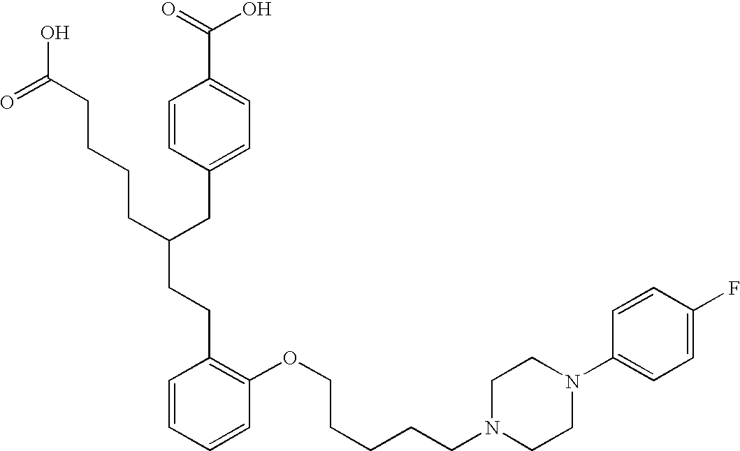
C(C(CC1=CC=C(C(=O)O)C=C1)CCCCC(O)=O)CC1=C(OCCCCCN2CCN(C3=CC=C(F)C=C3)CC2)C=CC=C1
